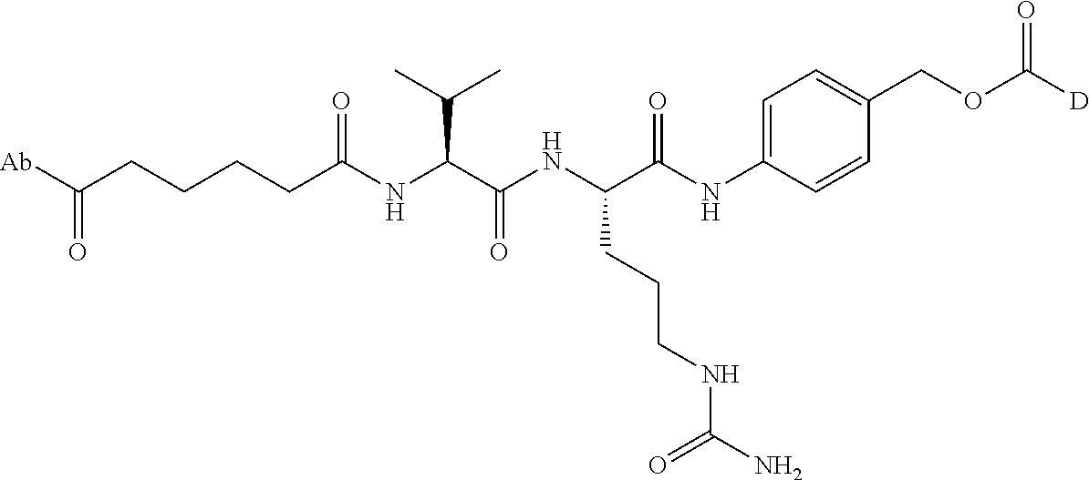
C(CCCCC(NC(C(NC(C(=O)NC1=CC=C(COC([D])=O)C=C1)CCCNC(=O)N)=O)C(C)C)=O)([Ab])=O
